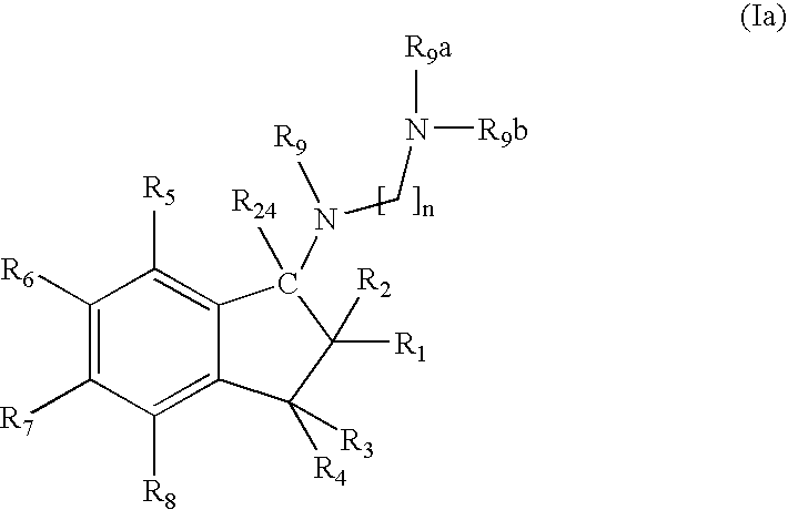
C1([R6])=C([R7])C([R8])=C2C(=C1[R5])C([R24])C([R1])([R2])C2([R4])[R3].N(CN([R9b])[R9a])(C)[R9]
